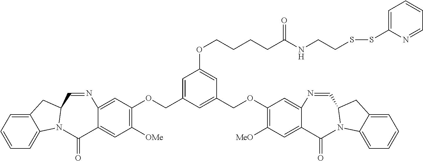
C12=CC=CC=C1N1C(C2)C=NC2=CC(OCC3=CC(OCCCCC(NCCSSC4=CC=CC=N4)=O)=CC(COC4=C([MeO])C=C5C(=C4)N=CC4N(C6=CC=CC=C6C4)C5=O)=C3)=C([OMe])C=C2C1=O
